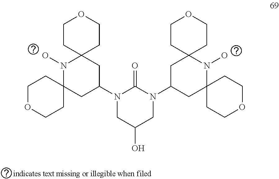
N1(C2CC3(N(O)C4(C2)CCOCC4)CCOCC3)CC(O)CN(C2CC3(N(O)C4(C2)CCOCC4)CCOCC3)C1=O
